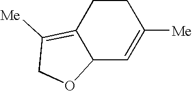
C1CC2=C([Me])COC2C=C1[Me]
